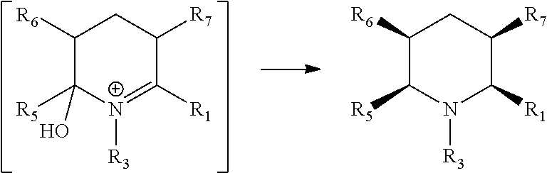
[R1]C1=[N+]([R3])C([R5])(O)C([R6])CC1[R7].C1([R6])C([R5])N([R3])C([R1])C([R7])C1
